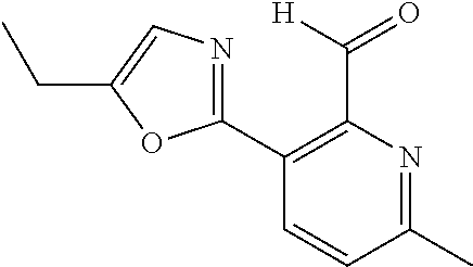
C1(C2=NC=C(CC)O2)=C(C(=O)[H])N=C(C)C=C1
